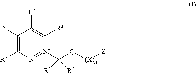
[N+]1(C([Q][(X)n][Z])([R1])[R2])=NC([R5])=C([A])C([R4])=C1[R3]
